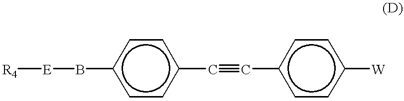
[R4][E]Bc1ccc(C#Cc2ccc([W])cc2)cc1
